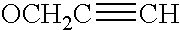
[OCH2C]#C
